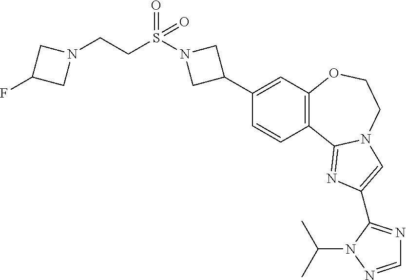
C1(C2CN(S(CCN3CC(F)C3)(=O)=O)C2)=CC2=C(C=C1)C1=NC(C3=NC=NN3C(C)C)=CN1CCO2
